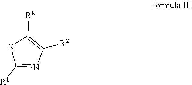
[X]1C([R1])=NC([R2])=C1[R8]
